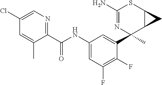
C1(N)=NC(C2=CC(NC(C3=NC=C(Cl)C=C3C)=O)=CC(F)=C2F)(C)C2C(S1)C2
